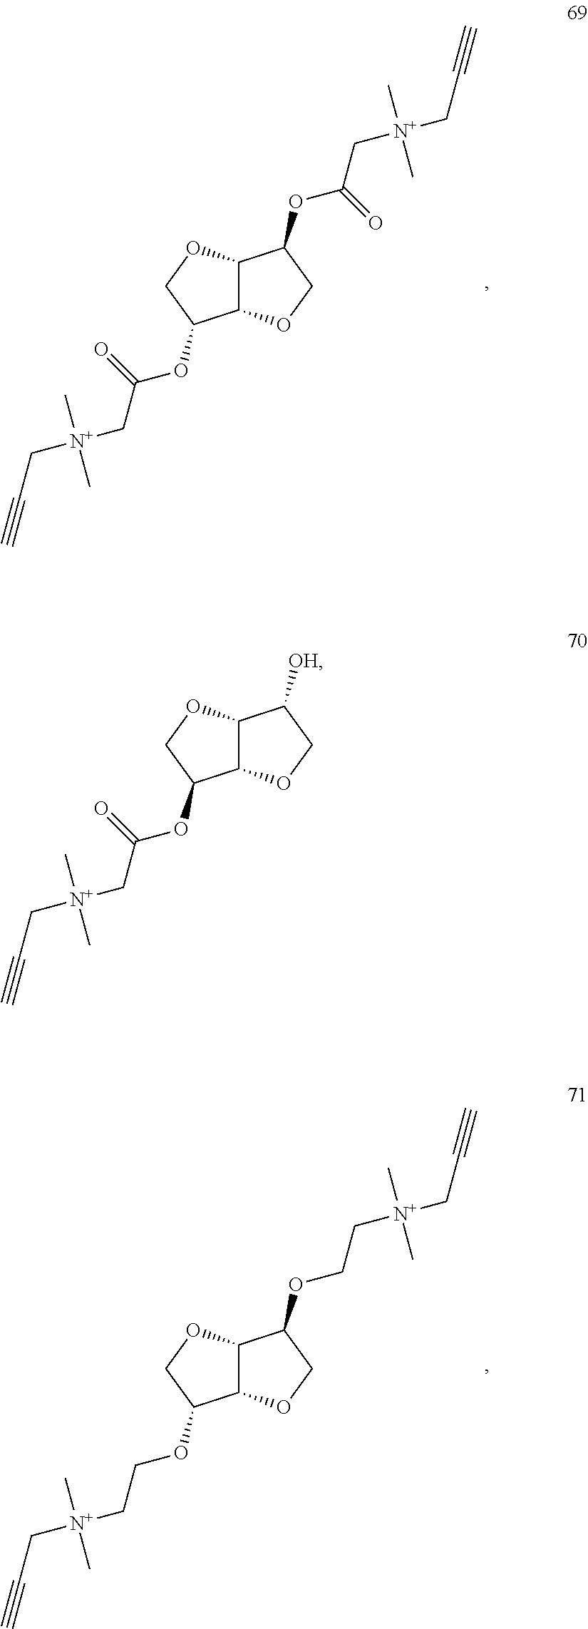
C12C(OCC1OC(C[N+](CC#C)(C)C)=O)C(OC(C[N+](CC#C)(C)C)=O)CO2.C12C(OCC1OCC[N+](CC#C)(C)C)C(OCC[N+](CC#C)(C)C)CO2.C12C(OCC1[OH])C(OC(C[N+](CC#C)(C)C)=O)CO2
